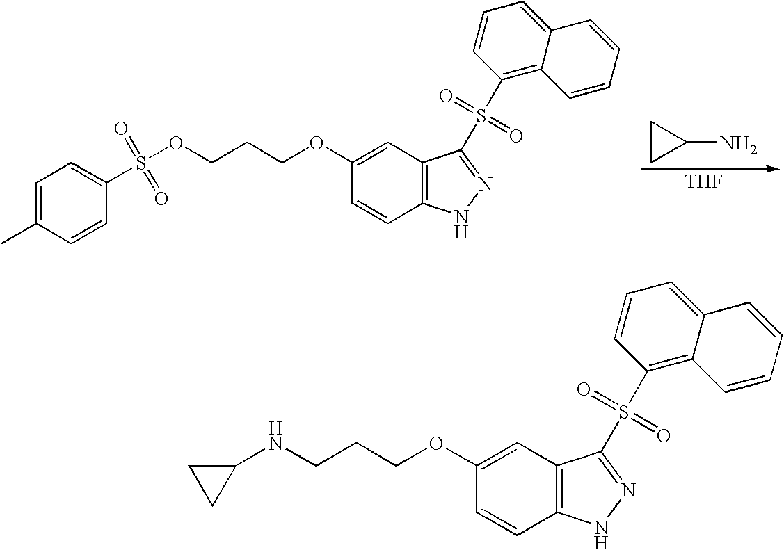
C1=C(C)C=CC(S(OCCCOC2=CC3=C(C=C2)NN=C3S(C2=C3C(=CC=C2)C=CC=C3)(=O)=O)(=O)=O)=C1.[THF].C1C(N)C1.C1(NCCCOC2=CC3=C(C=C2)NN=C3S(C2=C3C(=CC=C2)C=CC=C3)(=O)=O)CC1
